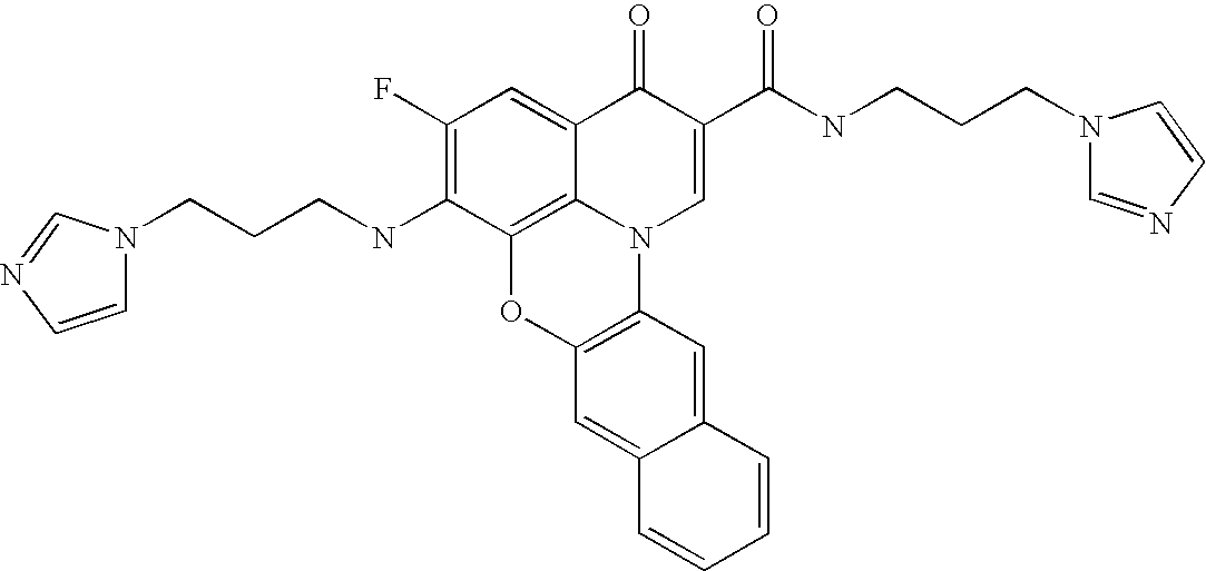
C1(F)=C(NCCCN2C=CN=C2)C2=C3C(=C1)C(=O)C(C(NCCCN1C=NC=C1)=O)=CN3C1=C(O2)C=C2C(=C1)C=CC=C2
